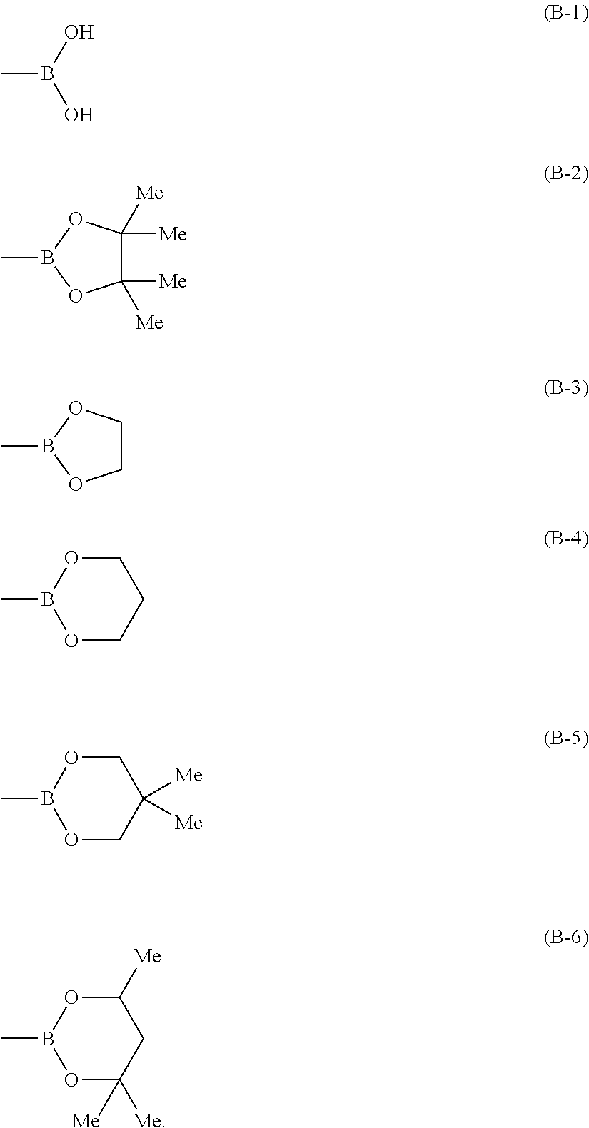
CB(O)O.CB1OC([Me])([Me])C([Me])([Me])O1.CB1OCCO1.CB1OCCCO1.C1OB(C)OCC1([Me])[Me].CB1OC([Me])([Me])CC([Me])O1
